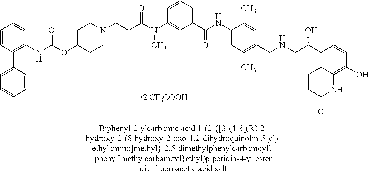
CN(C1=CC(C(=O)NC2=CC(C)=C(CNCC(C3=C4C=CC(=O)NC4=C(O)C=C3)O)C=C2C)=CC=C1)C(CCN1CCC(OC(NC2=C(C3=CC=CC=C3)C=CC=C2)=O)CC1)=O
